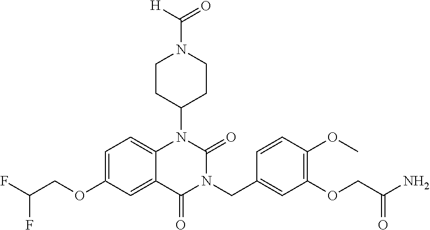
C1=C(OCC(F)F)C=C2C(=C1)N(C1CCN(C([H])=O)CC1)C(=O)N(CC1=CC(OCC(N)=O)=C(OC)C=C1)C2=O
